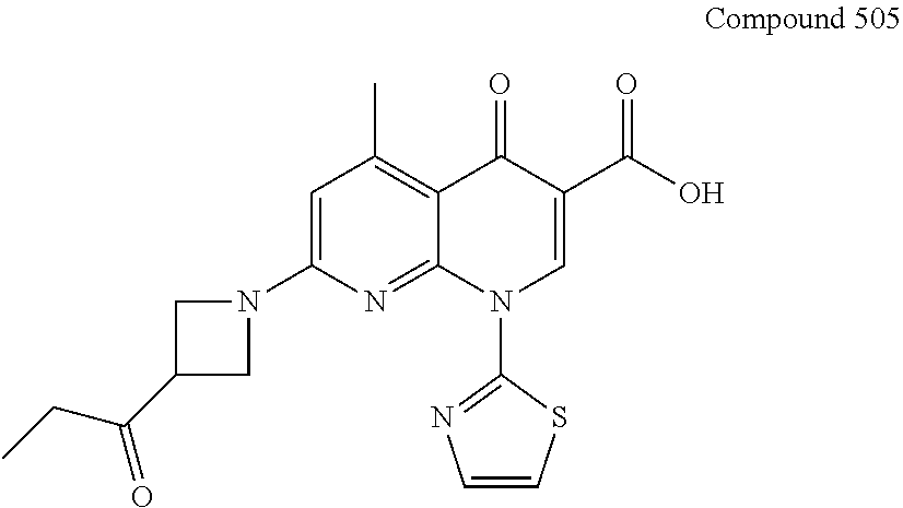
C1=C(N2CC(C(CC)=O)C2)N=C2C(=C1C)C(=O)C(C(O)=O)=CN2C1=NC=CS1
